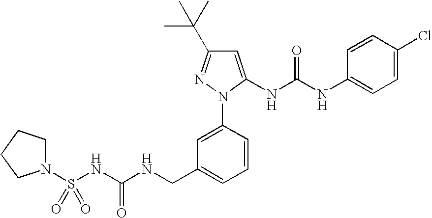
C1=C(NC(NC2=CC=C(Cl)C=C2)=O)N(C2=CC(CNC(NS(=O)(=O)N3CCCC3)=O)=CC=C2)N=C1C(C)(C)C
